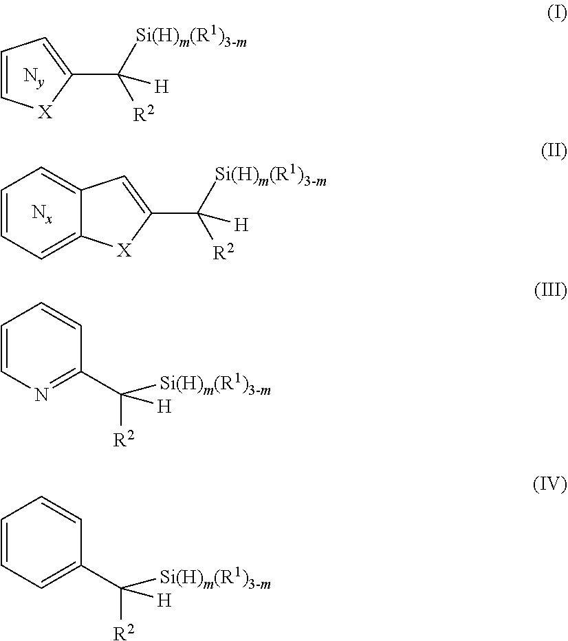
C1=C[X]C(C([Si(H)m(R1)3-m])([H])[R2])=C1.C1=CC=C2C(=C1)C=C(C([Si(H)m(R1)3-m])([H])[R2])[X]2.C1=CN=C(C([R2])([Si(H)m(R1)3-m])[H])C=C1.C1=CC=C(C([R2])([Si(H)m(R1)3-m])[H])C=C1
